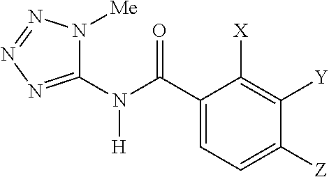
C1(N(C(C2=CC=C([Z])C([Y])=C2[X])=O)[H])=NN=NN1[Me]
